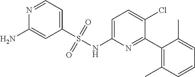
C1=C(NS(C2=CC=NC(N)=C2)(=O)=O)N=C(C2=C(C)C=CC=C2C)C(Cl)=C1
